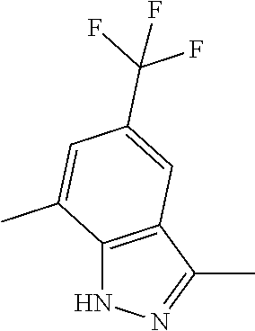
C12=C(C(C)=NN1)C=C(C(F)(F)F)C=C2C
